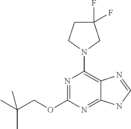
N1=C(OCC(C)(C)C)N=C2C(=C1N1CCC(F)(F)C1)N=CN2
